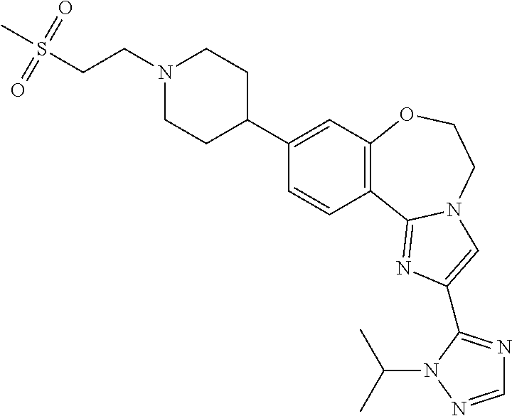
C1(C2CCN(CCS(C)(=O)=O)CC2)=CC2=C(C=C1)C1=NC(C3=NC=NN3C(C)C)=CN1CCO2
